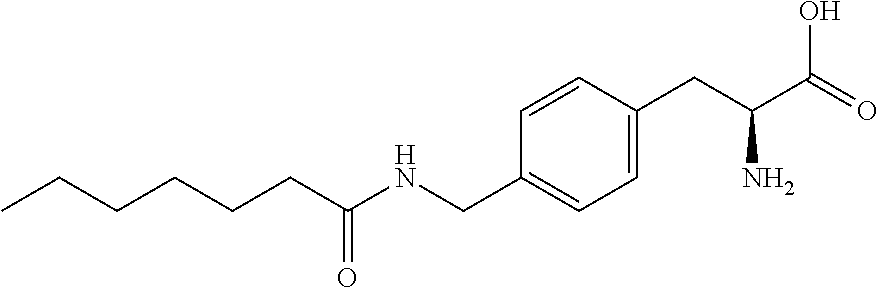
C1(CC(C(O)=O)N)=CC=C(CNC(=O)CCCCCC)C=C1
